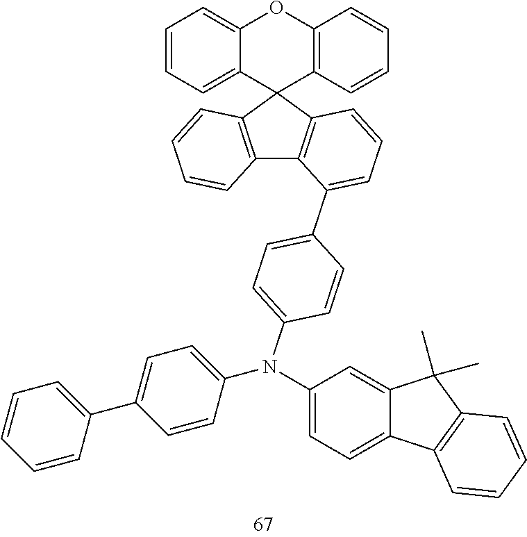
C12=C(C3(C4=C1C(C1=CC=C(N(C5=CC=C6C(=C5)C(C)(C)C5=C6C=CC=C5)C5=CC=C(C6=CC=CC=C6)C=C5)C=C1)=CC=C4)C1=C(OC4=CC=CC=C34)C=CC=C1)C=CC=C2
